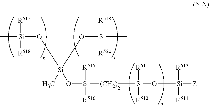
C[Si]([R517])([R518])O[Si](O[Si](C)([R519])[R520])(C)O[Si]([(CH2)][Si](O[Si]([Z])([R513])[R514])([R511])[R512])([R515])[R516]
